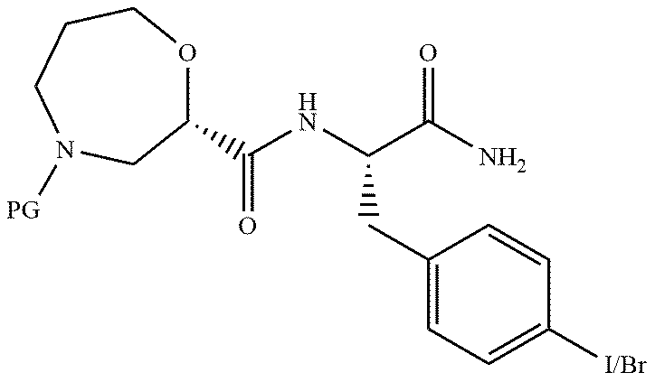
C1(C(NC(C(N)=O)CC2=CC=C([I/Br])C=C2)=O)OCCCN([GP])C1
